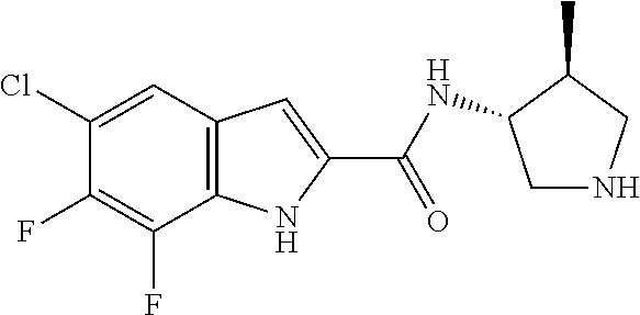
C12=C(C=C(Cl)C(F)=C1F)C=C(C(=O)NC1CNCC1C)N2
